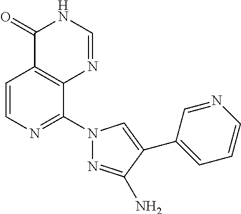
C1=CN=C(N2N=C(N)C(C3=CC=CN=C3)=C2)C2=C1C(=O)NC=N2
